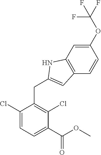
C1(Cl)=CC=C(C(OC)=O)C(Cl)=C1CC1=CC2=C(C=C(OC(F)(F)F)C=C2)N1
